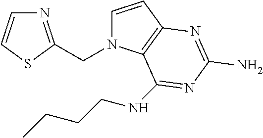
C1=CC2=C(N1CC1=NC=CS1)C(NCCCC)=NC(N)=N2
